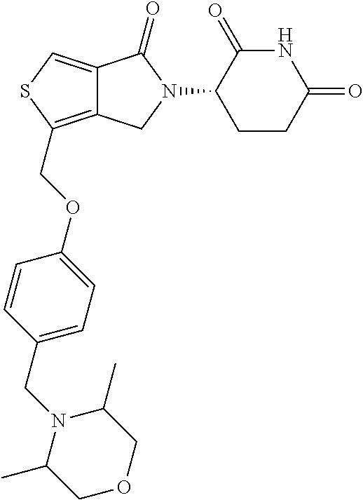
C12=CSC(COC3=CC=C(CN4C(C)COCC4C)C=C3)=C1CN(C1CCC(=O)NC1=O)C2=O
